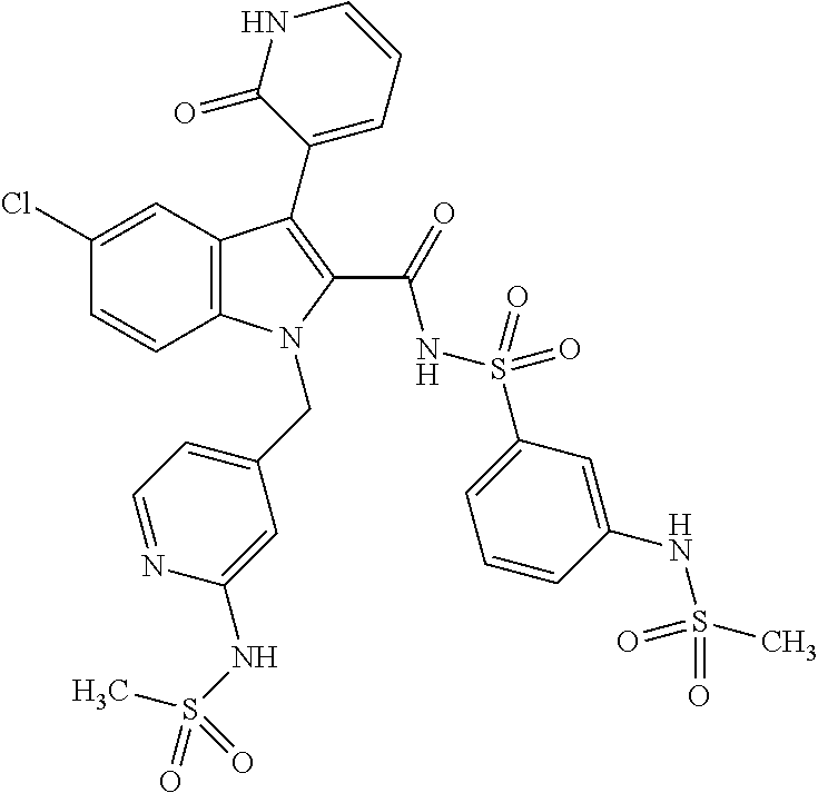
C12=C(C=C(Cl)C=C1)C(C1=CC=CNC1=O)=C(C(=O)NS(C1=CC=CC(NS(=O)(C)=O)=C1)(=O)=O)N2CC1=CC=NC(NS(=O)(C)=O)=C1
